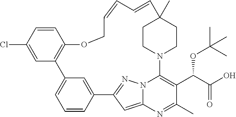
C1=CC2=CC(=C1)C1=C(C=CC(Cl)=C1)OCC=CC=CC1(C)CCN(C3=C(C(C(O)=O)OC(C)(C)C)C(C)=NC4=CC2=NN43)CC1
